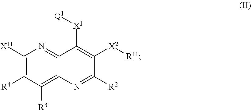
C1([X11])=C([R4])C([R3])=C2C(=N1)C([X1][Q1])=C([X2][R11])C([R2])=N2
